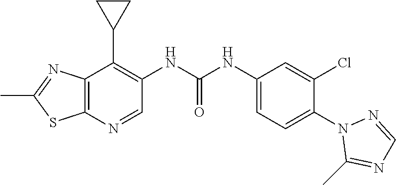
C12=C(N=CC(NC(NC3=CC=C(N4C(C)=NC=N4)C(Cl)=C3)=O)=C1C1CC1)SC(C)=N2
